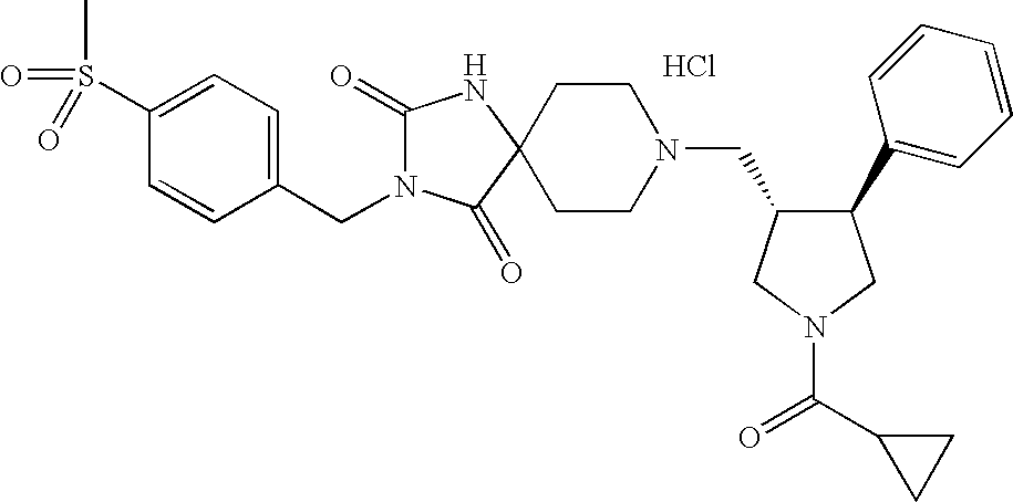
C1(S(C)(=O)=O)=CC=C(CN2C(=O)NC3(C2=O)CCN(CC2C(C4=CC=CC=C4)CN(C(=O)C4CC4)C2)CC3)C=C1.Cl
